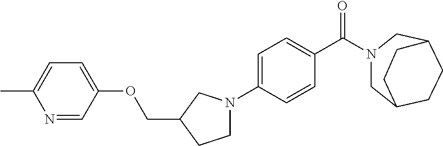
C1C2CCC(CN1C(C1=CC=C(N3CCC(COC4=CC=C(C)N=C4)C3)C=C1)=O)CC2
